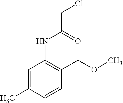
C1=CC(C)=CC(NC(CCl)=O)=C1COC
